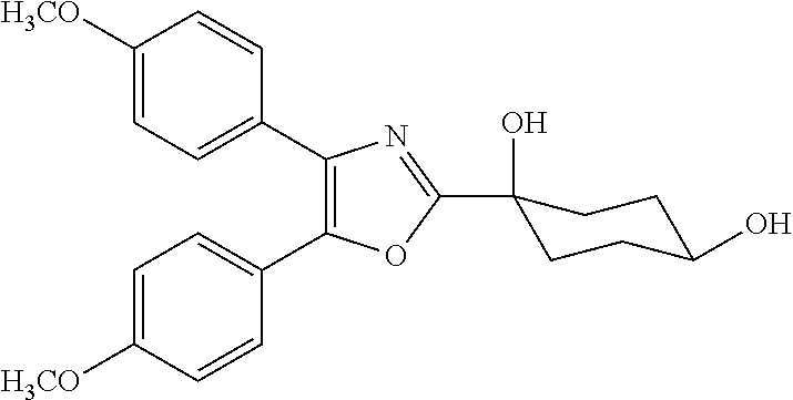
C1=C([H3CO])C=CC(C2=C(C3=CC=C([H3CO])C=C3)N=C(C3(O)CCC(O)CC3)O2)=C1
